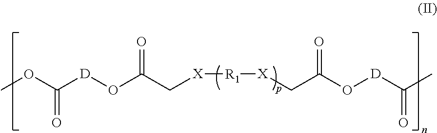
COC([D]OC(C[X][R1][X]CC(O[D]C(C)=O)=O)=O)=O
